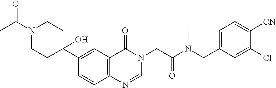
C1=CC2=C(C=C1C1(O)CCN(C(=O)C)CC1)C(=O)N(CC(=O)N(CC1=CC=C([CN])C(Cl)=C1)C)C=N2
